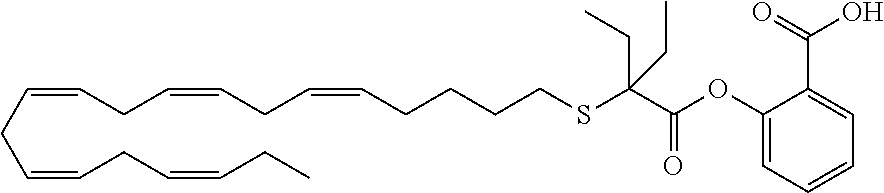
C1=C(C(O)=O)C(OC(C(SCCCCC=CCC=CCC=CCC=CCC=CCC)(CC)CC)=O)=CC=C1
